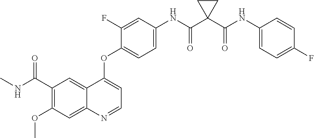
C12=CC(C(NC)=O)=C(OC)C=C1N=CC=C2OC1=CC=C(NC(C2(C(NC3=CC=C(F)C=C3)=O)CC2)=O)C=C1F
